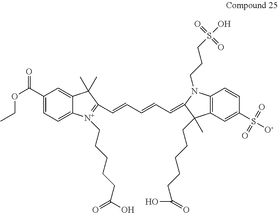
C1(C(=O)OCC)=CC=C2C(=C1)C(C)(C)C(C=CC=CC=C1N(CCCS(O)(=O)=O)C3=C(C1(C)CCCCCC(=O)O)C=C(S([O-])(=O)=O)C=C3)=[N+]2CCCCCC(=O)O
